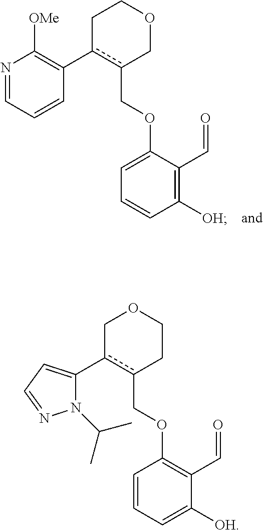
c1(COC2=CC=CC([OH])=C2C=O)c(C2=C([OMe])N=CC=C2)CCOC1.c1(COC2=C(C=O)C([OH])=CC=C2)c(C2=CC=NN2C(C)C)COCC1
